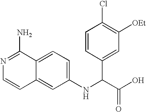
C1(NC(C(O)=O)C2=CC([OEt])=C(Cl)C=C2)=CC=C2C(=C1)C=CN=C2N
